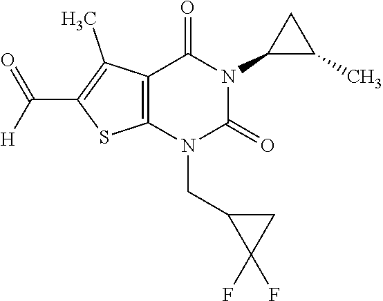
C12=C(N(CC3C(F)(F)C3)C(=O)N(C3C(C)C3)C1=O)SC(C([H])=O)=C2C
